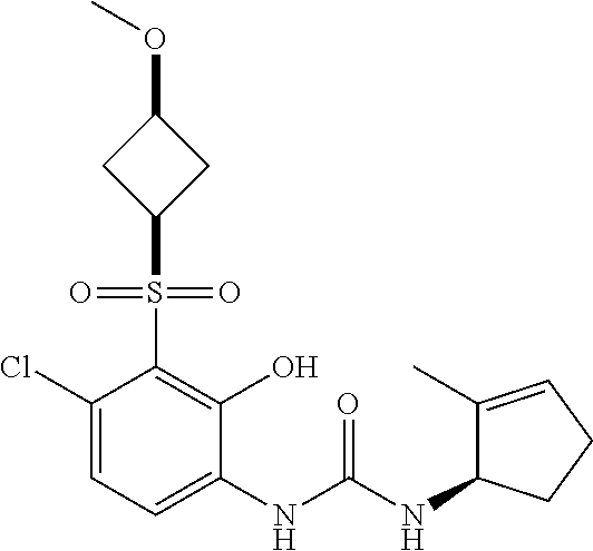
C1(Cl)=CC=C(NC(NC2C(C)=CCC2)=O)C(O)=C1S(=O)(=O)C1CC(OC)C1
